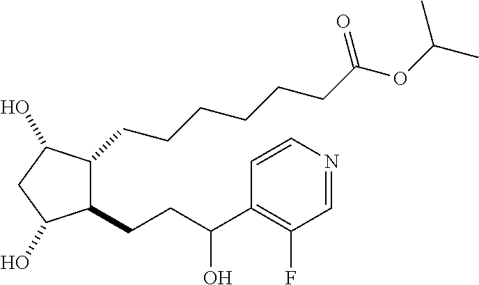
C1(CCC(O)C2=C(F)C=NC=C2)C(CCCCCCC(OC(C)C)=O)C(O)CC1O
